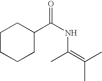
C(NC(C)=C(C)C)(C1CCCCC1)=O
